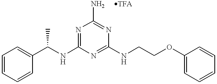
C1=CC=CC(C(NC2=NC(N)=NC(NCCOC3=CC=CC=C3)=N2)C)=C1
